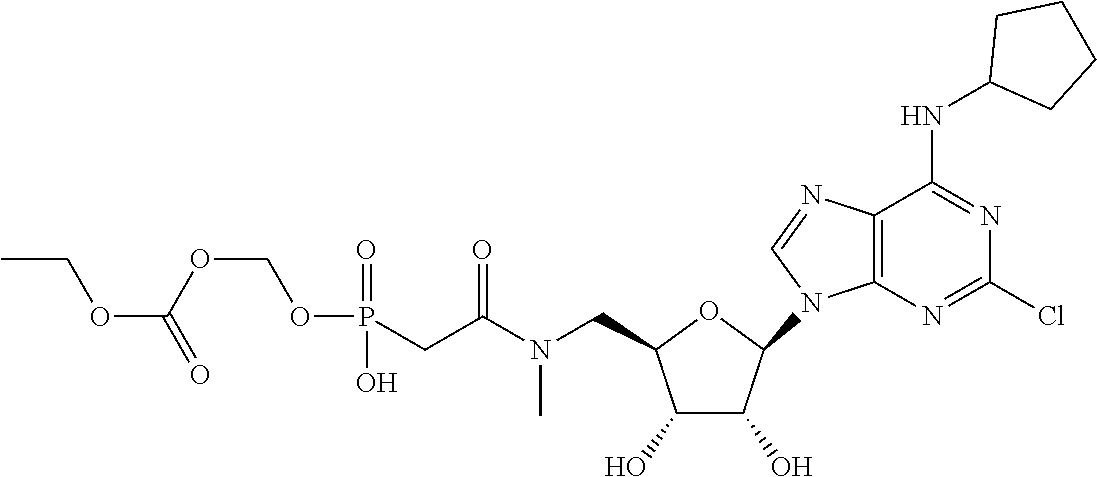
O1C(CN(C(CP(=O)(O)OCOC(=O)OCC)=O)C)C(O)C(O)C1N1C=NC2=C1N=C(Cl)N=C2NC1CCCC1
